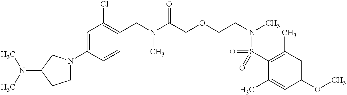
C1(CN(C)C(=O)COCCN(S(=O)(C2=C(C)C=C(OC)C=C2C)=O)C)=C(Cl)C=C(N2CCC(N(C)C)C2)C=C1
